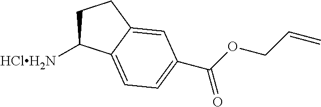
C1C([HClH2N])C2=CC=C(C(OCC=C)=O)C=C2C1
